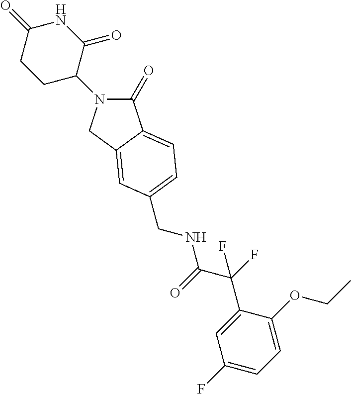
C1(=O)N(C2C(=O)NC(=O)CC2)CC2=CC(CNC(C(F)(C3=CC(F)=CC=C3OCC)F)=O)=CC=C12
